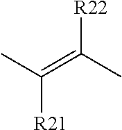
CC(=C(C)[R22])[R21]
